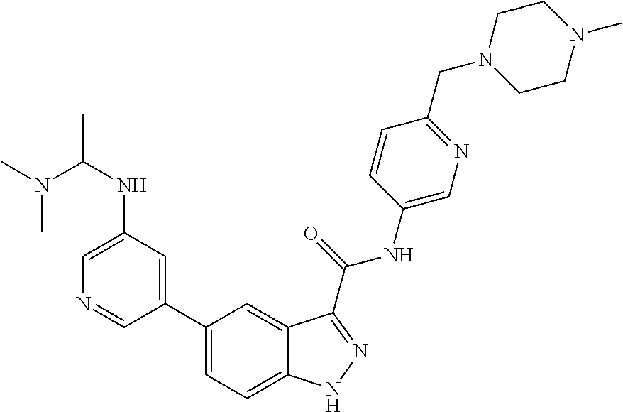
C1(NC(C)N(C)C)=CN=CC(C2=CC=C3C(=C2)C(C(NC2=CN=C(CN4CCN(C)CC4)C=C2)=O)=NN3)=C1
